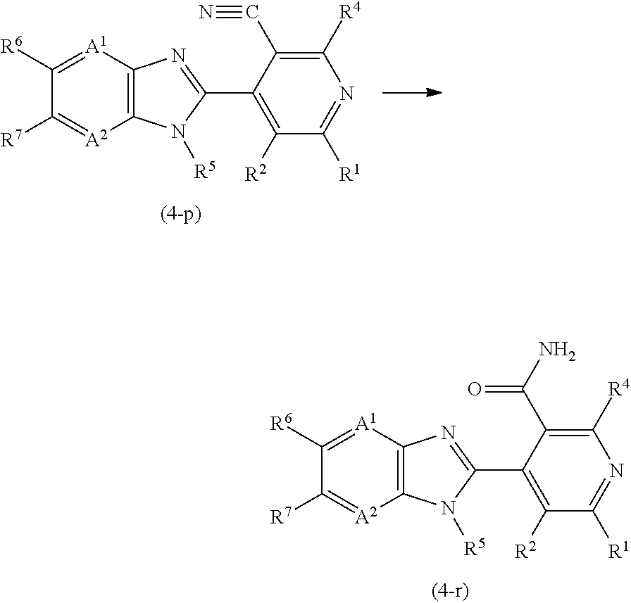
C12=C([A1]=C([R6])C([R7])=[A2]1)N=C(C1=C([R2])C([R1])=NC([R4])=C1C#N)N2[R5].C12=C([A1]=C([R6])C([R7])=[A2]1)N=C(C1=C([R2])C([R1])=NC([R4])=C1C(=O)N)N2[R5]
